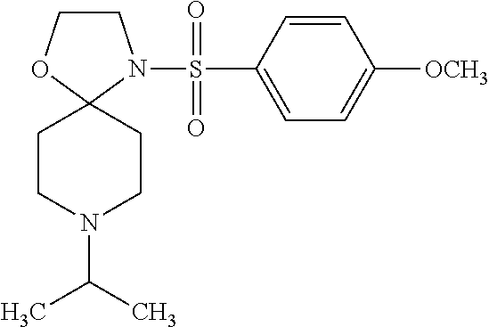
C1CN(S(=O)(C2=CC=C([OCH3])C=C2)=O)C2(O1)CCN(C(C)C)CC2
